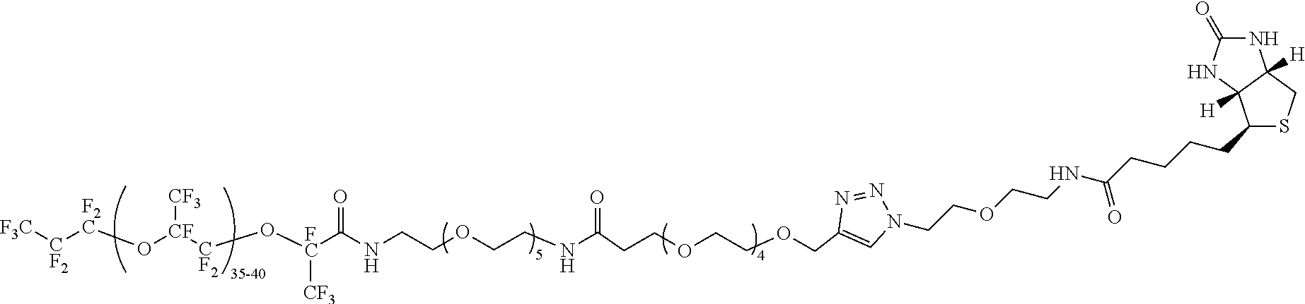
[CF2]([F2C]O[CF]([CF2]O[FC](C(NCCOCCNC(CCOCCOCC1=CN(CCOCCNC(CCCCC2SCC3([H])C2([H])NC(=O)N3)=O)N=N1)=O)=O)[CF3])[CF3])[F3C]
